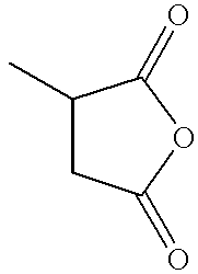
C1(C)CC(=O)OC1=O
